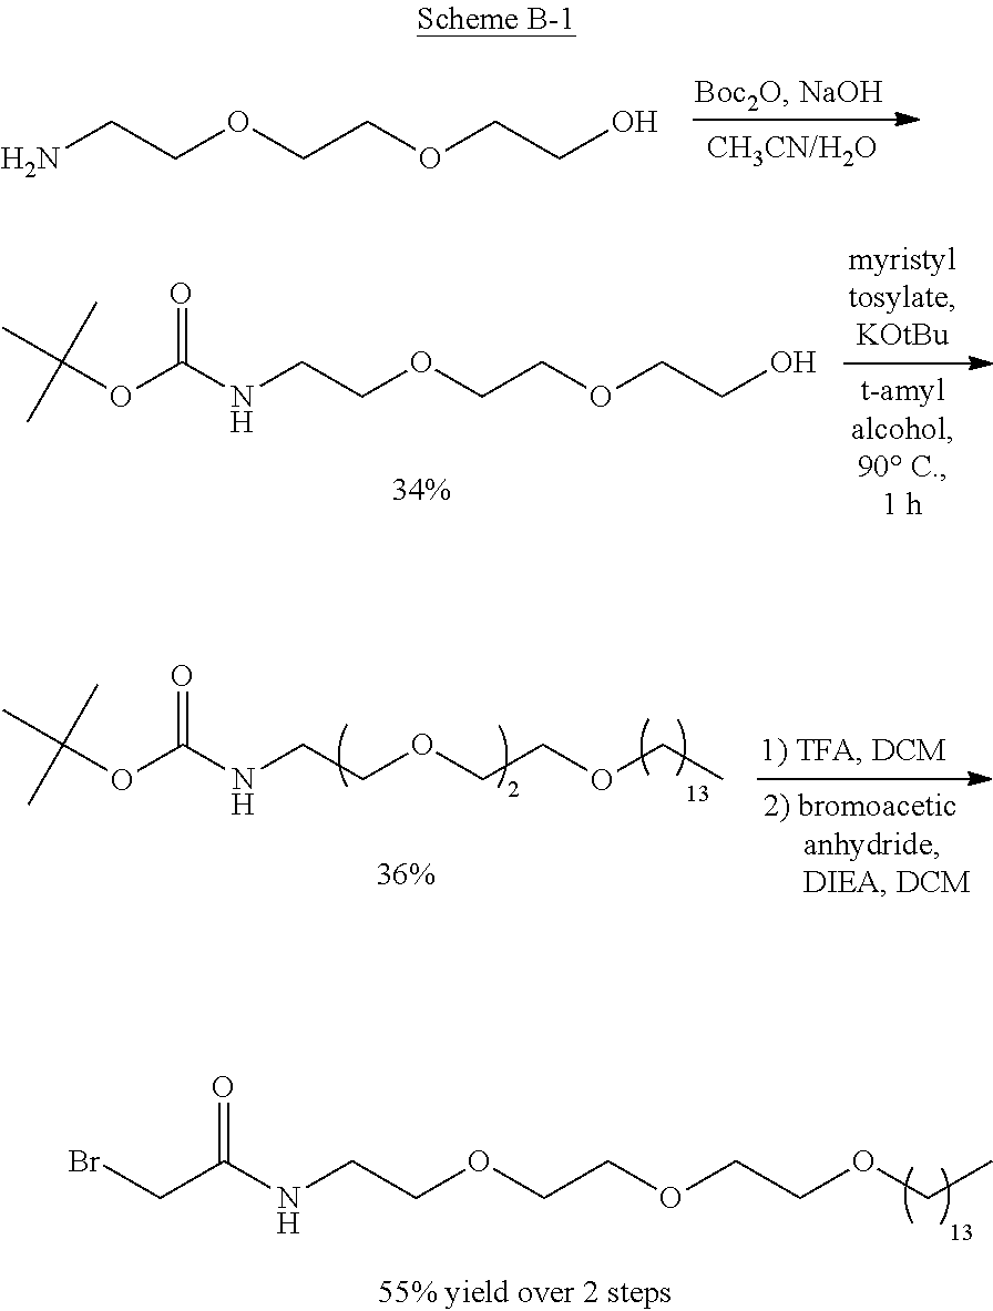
NCCOCCOCCO.N(CCOCCOCCO)C(OC(C)(C)C)=O.BrCC(NCCOCCOCCOCC)=O.N(CCOCCOCC)C(OC(C)(C)C)=O
